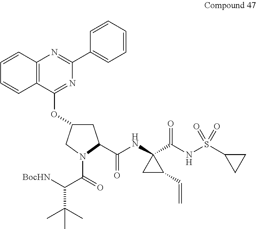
C1C(OC2=NC(C3=CC=CC=C3)=NC3=C2C=CC=C3)CN(C(=O)C([BocHN])C(C)(C)C)C1C(NC1(C(NS(C2CC2)(=O)=O)=O)CC1C=C)=O
